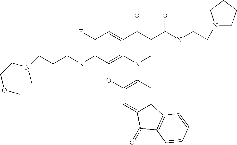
C1(F)=C(NCCCN2CCOCC2)C2=C3C(=C1)C(=O)C(C(=O)NCCN1CCCC1)=CN3C1=C(O2)C=C2C(=C1)C1=C(C2=O)C=CC=C1
